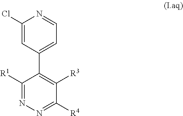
C1([R1])=NN=C([R4])C([R3])=C1C1=CC=NC(Cl)=C1
